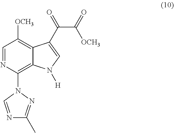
C(C(=O)[OCH3])(=O)C1=CN([H])C2=C(N3C=NC(C)=N3)N=CC([OCH3])=C21
